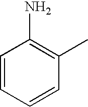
C1=CC(N)=C(C)C=C1
